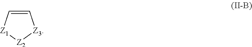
C1=C[Z1][Z2][Z3]1
